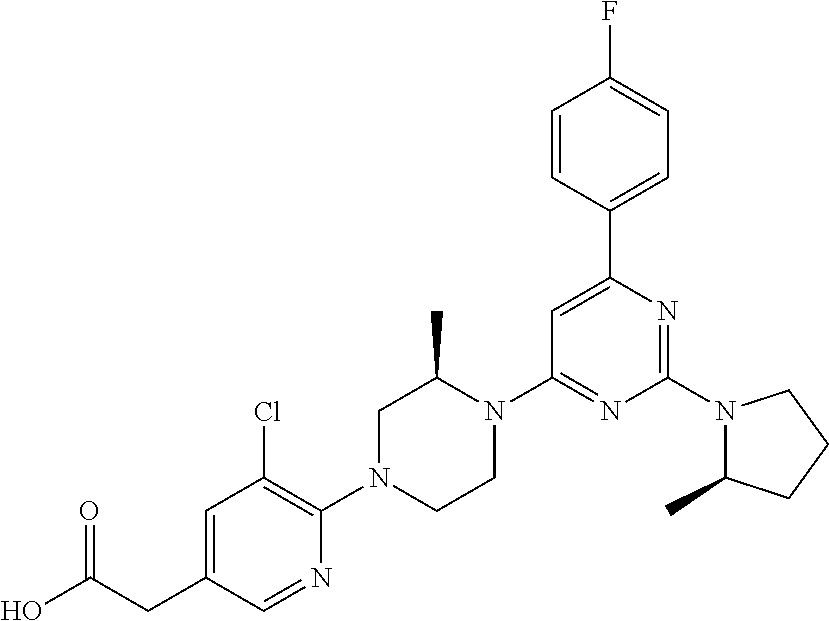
C(CC1=CC(Cl)=C(N2CCN(C3=NC(N4C(C)CCC4)=NC(C4=CC=C(F)C=C4)=C3)C(C)C2)N=C1)(O)=O
